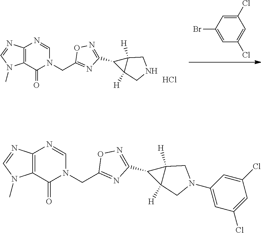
C1(Cl)=CC(Br)=CC(Cl)=C1.C12([H])C(C3=NOC(CN4C(=O)C5=C(N=CN5C)N=C4)=N3)C1([H])CNC2.Cl.C12([H])C(C3=NOC(CN4C(=O)C5=C(N=CN5C)N=C4)=N3)C1([H])CN(C1=CC(Cl)=CC(Cl)=C1)C2
